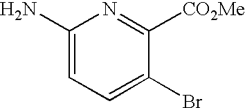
C1(N)=CC=C(Br)C([CO2Me])=N1
